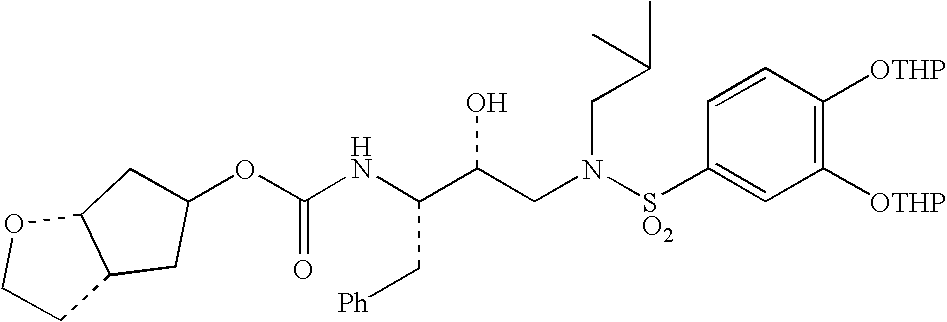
O(C(NC(C(CN([SO2]C1=CC([OTHP])=C([OTHP])C=C1)CC(C)C)O)C[Ph])=O)C1CC2C(OCC2)C1
